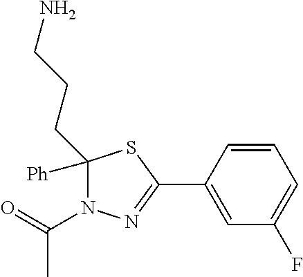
C1([Ph])(CCCN)N(C(=O)C)N=C(C2=CC(F)=CC=C2)S1
